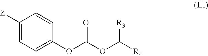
C1([Z])=CC=C(OC(OC([R4])[R3])=O)C=C1
